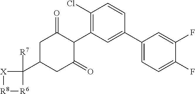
C1(Cl)=C(C2C(=O)CC(C3([R7])[X][R8][R6]3)CC2=O)C=C(C2=CC=C(F)C(F)=C2)C=C1
